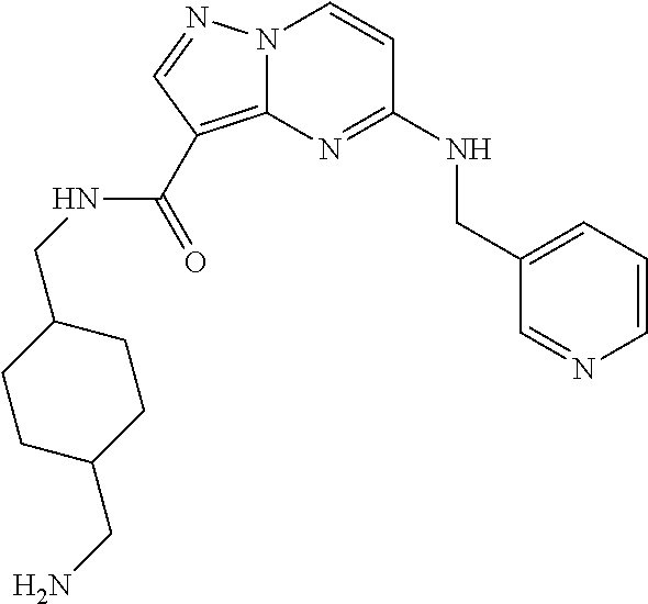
C1=CC=C(CNC2=NC3=C(C(NCC4CCC(CN)CC4)=O)C=NN3C=C2)C=N1
